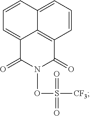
C12=CC=CC3=C1C(=CC=C2)C(=O)N(OS([CF3])(=O)=O)C3=O
